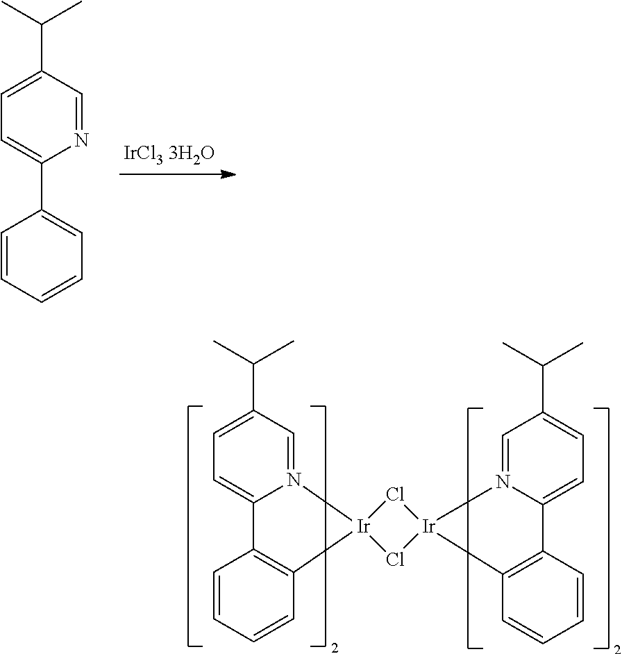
C1=NC(C2=CC=CC=C2)=CC=C1C(C)C.C1=N2C(=CC=C1C(C)C)C1=C(C=CC=C1)[Ir]21Cl[Ir]2(Cl1)N1=CC(C(C)C)=CC=C1C1=C2C=CC=C1
